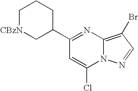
C1(C2CCC[CBzN]C2)=NC2=C(Br)C=NN2C(Cl)=C1
